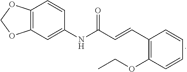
C12=C(C=C(NC(C=CC3=C(OCC)C=CC=C3)=O)C=C1)OCO2
